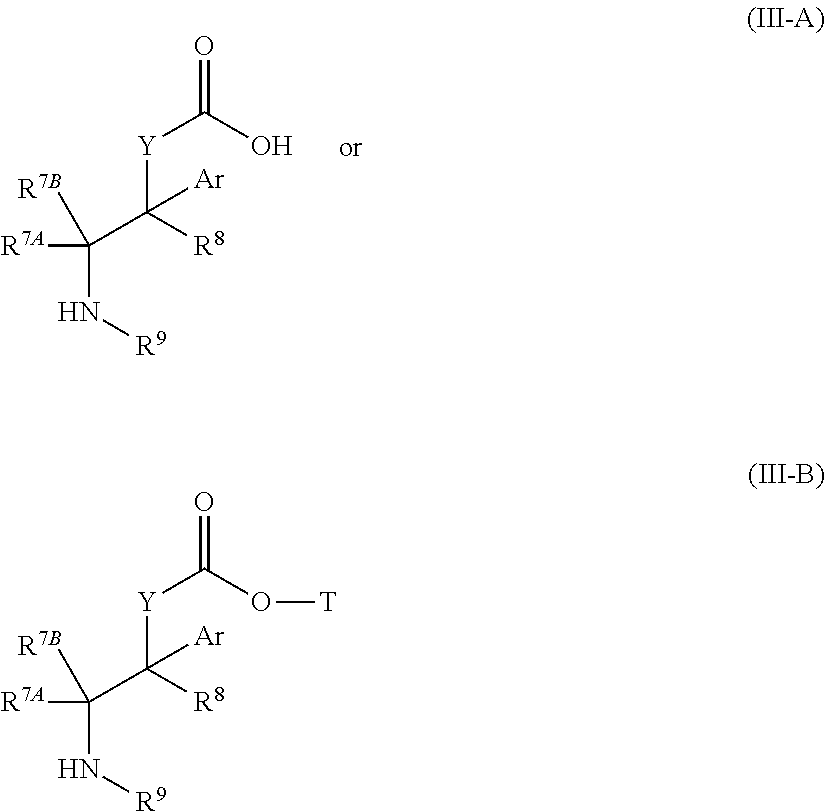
N(C(C([Y]C(=O)O)([R8])[Ar])([R7A])[R7B])[R9].N(C(C([Y]C(=O)O[T])([R8])[Ar])([R7A])[R7B])[R9]
